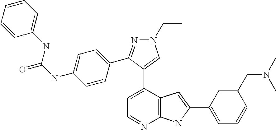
C1=C(C2=CN(CC)N=C2C2=CC=C(NC(NC3=CC=CC=C3)=O)C=C2)C2=C(N=C1)NC(C1=CC=CC(CN(C)C)=C1)=C2
